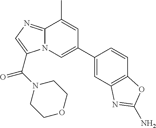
N12C(=NC=C1C(=O)N1CCOCC1)C(C)=CC(C1=CC3=C(C=C1)OC(N)=N3)=C2
